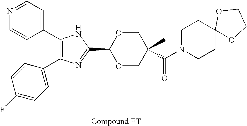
C1(C2=CC=NC=C2)=C(C2=CC=C(F)C=C2)N=C(C2OCC(C)(C(N3CCC4(CC3)OCCO4)=O)CO2)N1
